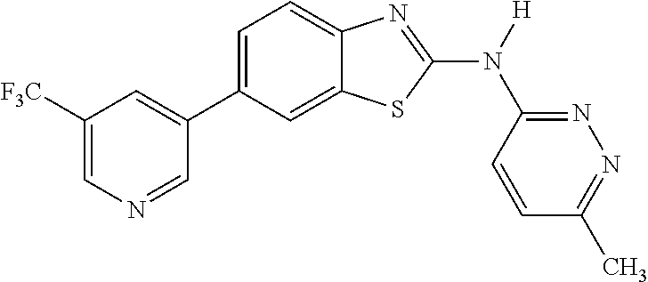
C1([F3C])=CN=CC(C2=CC=C3C(=C2)SC(N([H])C2=NN=C(C)C=C2)=N3)=C1
